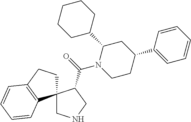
C12(CNCC1C(=O)N1CCC(C3=CC=CC=C3)CC1C1CCCCC1)CCC1=C2C=CC=C1
